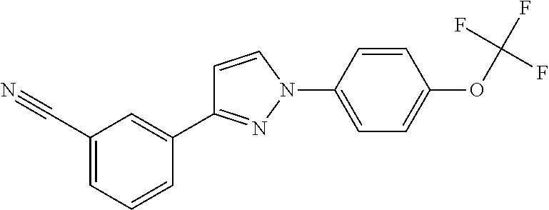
C1=CC(N2N=C(C3=CC(C#N)=CC=C3)C=C2)=CC=C1OC(F)(F)F
